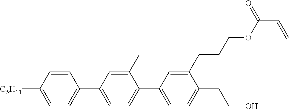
C1=CC([C5H11])=CC=C1C1=CC=C(C2=CC=C(CCO)C(CCCOC(=O)C=C)=C2)C(C)=C1
